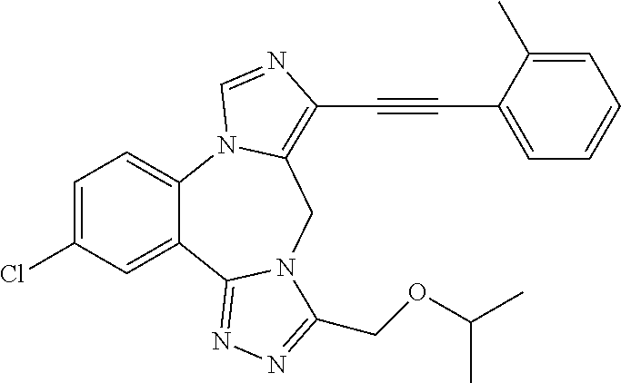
C1=C(Cl)C=C2C(=C1)N1C(=C(C#CC3=CC=CC=C3C)N=C1)CN1C2=NN=C1COC(C)C
